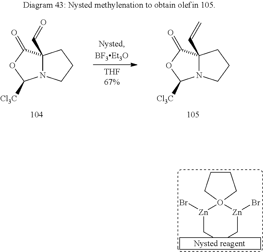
N12C(C=O)(C(=O)OC1[Cl3C])CCC2.N12C(C=C)(C(=O)OC1[Cl3C])CCC2.C1CCO([Zn](CC)Br)([Zn](CC)Br)C1
